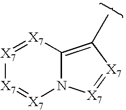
[X7]1=[X7]C2=C(C)[X7]=[X7]N2[X7]=[X7]1
